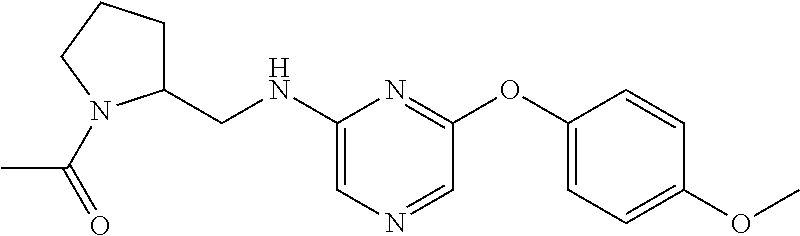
C1(NCC2CCCN2C(=O)C)=CN=CC(OC2=CC=C(OC)C=C2)=N1
